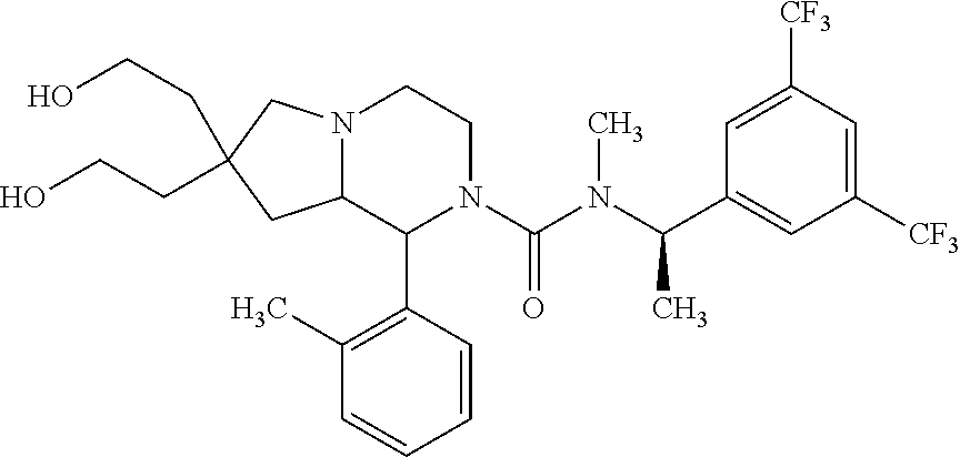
C1=C([CF3])C=C([CF3])C=C1C(N(C(N1C(C2=C(C)C=CC=C2)C2N(CC1)CC(CCO)(CCO)C2)=O)C)C
